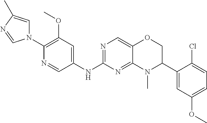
N1(C2=C(OC)C=C(NC3=NC=C4C(=N3)N(C)C(C3=CC(OC)=CC=C3Cl)CO4)C=N2)C=C(C)N=C1
